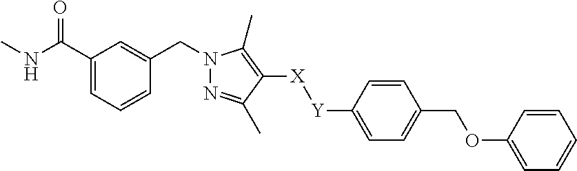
C1(C(NC)=O)=CC=CC(CN2N=C(C)C([X][Y]C3=CC=C(COC4=CC=CC=C4)C=C3)=C2C)=C1
